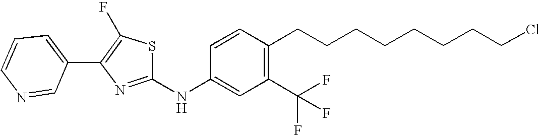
C1=CC=C(C2=C(F)SC(NC3=CC(C(F)(F)F)=C(CCCCCCCCCl)C=C3)=N2)C=N1
